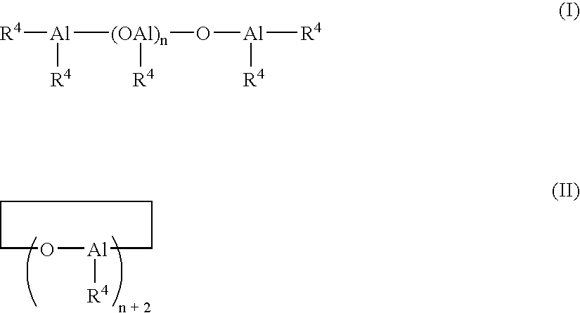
O1[Al]([R4])CCCC1.[R4][Al]([R4])[(OAl)n](O[Al]([R4])[R4])[R4]
